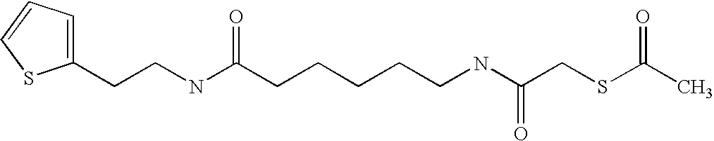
C1=C(CCNC(CCCCCNC(CSC(C)=O)=O)=O)SC=C1
